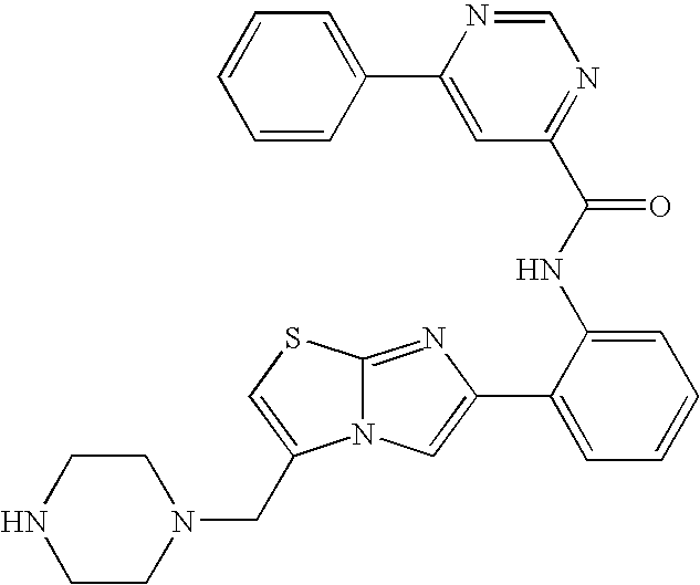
N12C(=NC(C3=CC=CC=C3NC(=O)C3=NC=NC(C4=CC=CC=C4)=C3)=C1)SC=C2CN1CCNCC1
